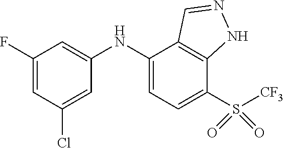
C1(F)=CC(Cl)=CC(NC2=CC=C(S([CF3])(=O)=O)C3=C2C=NN3)=C1
